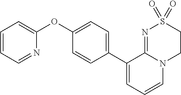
C1(OC2=CC=CC=N2)=CC=C(C2=CC=CN3C2=NS(=O)(=O)CC3)C=C1
